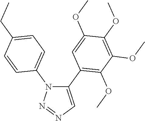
C1(C2=C(OC)C(OC)=C(OC)C(OC)=C2)=CN=NN1C1=CC=C(CC)C=C1
